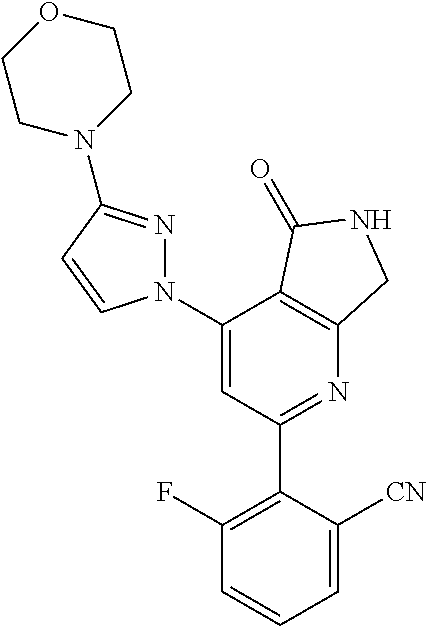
C1(C2=C(F)C=CC=C2[CN])=NC2=C(C(N3N=C(N4CCOCC4)C=C3)=C1)C(=O)NC2
